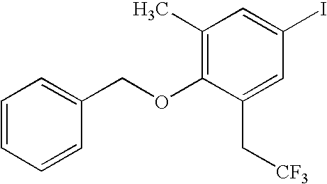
C1=CC=CC(COC2=C(C)C=C(I)C=C2C[CF3])=C1
